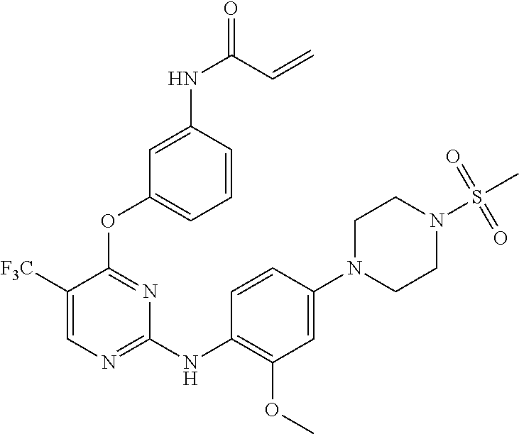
C1(N2CCN(S(C)(=O)=O)CC2)=CC(OC)=C(NC2=NC=C([F3C])C(OC3=CC=CC(NC(=O)C=C)=C3)=N2)C=C1
